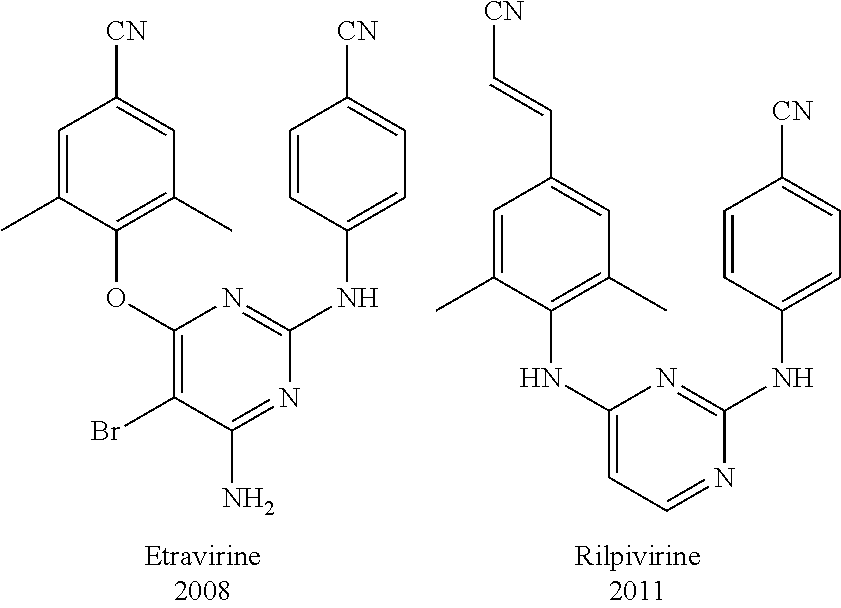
C1=C(C)C(OC2=C(Br)C(N)=NC(NC3=CC=C([CN])C=C3)=N2)=C(C)C=C1[CN].C1=C(C)C(NC2=CC=NC(NC3=CC=C([CN])C=C3)=N2)=C(C)C=C1C=C[CN]
